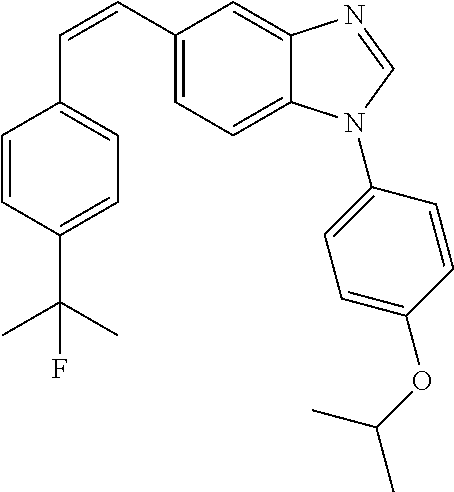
C(=CC1=CC=C2C(=C1)N=CN2C1=CC=C(OC(C)C)C=C1)C1=CC=C(C(C)(C)F)C=C1
